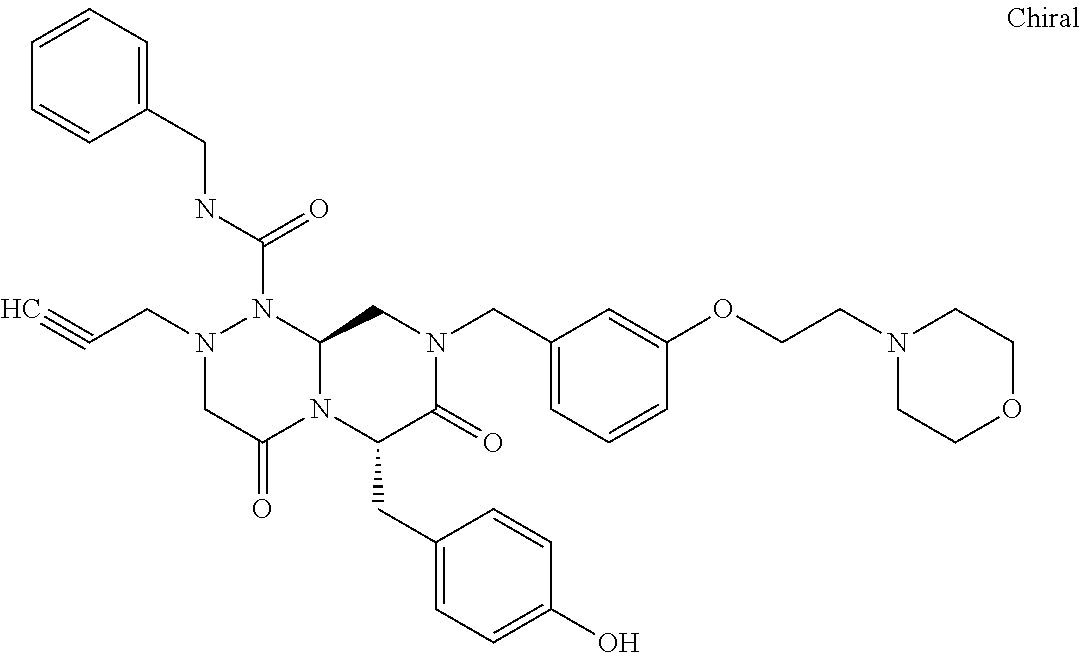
N(C(=O)N1N(CC#C)CC(=O)N2C1CN(CC1=CC=CC(OCCN3CCOCC3)=C1)C(=O)C2CC1=CC=C(O)C=C1)CC1=CC=CC=C1
